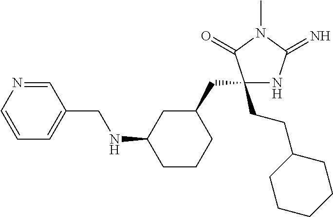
C1(CCC2CCCCC2)(CC2CC(NCC3=CC=CN=C3)CCC2)NC(=N)N(C)C1=O
